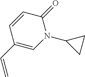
C1=CC(C=C)=CN(C2CC2)C1=O
